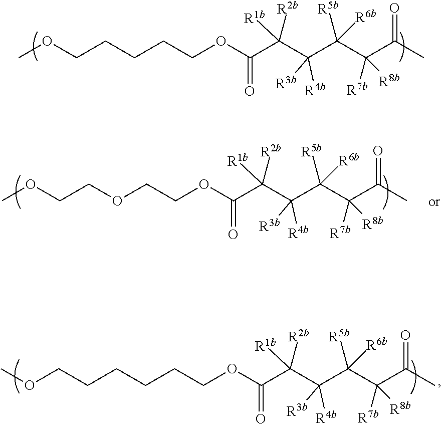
C(C(C([R3b])([R4b])C([R5b])([R6b])C(C(C)=O)([R8b])[R7b])([R1b])[R2b])(OCCCCCOC)=O.C(C(C([R3b])([R4b])C([R5b])([R6b])C(C(C)=O)([R8b])[R7b])([R1b])[R2b])(OCCOCCOC)=O.C(C(C([R3b])([R4b])C([R5b])([R6b])C(C(C)=O)([R8b])[R7b])([R1b])[R2b])(OCCCCCCOC)=O
